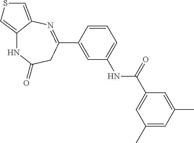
C12=CSC=C1N=C(C1=CC(NC(=O)C3=CC(C)=CC(C)=C3)=CC=C1)CC(=O)N2
